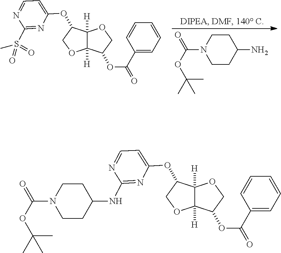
N1=CC=C(OC2C3([H])C([H])(OC2)C(OC(=O)C2=CC=CC=C2)CO3)N=C1NC1CCN(C(OC(C)(C)C)=O)CC1.N1=CC=C(OC2C3([H])C([H])(OC2)C(OC(=O)C2=CC=CC=C2)CO3)N=C1S(C)(=O)=O.C1CC(N)CCN1C(OC(C)(C)C)=O
